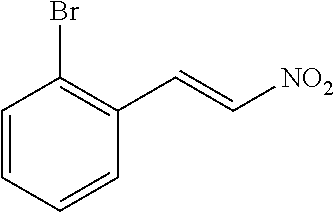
C1=CC=CC(C=C[NO2])=C1Br
